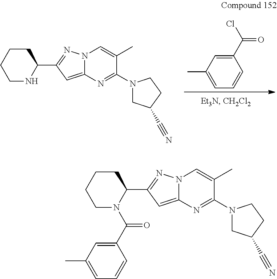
C1(C(Cl)=O)=CC(C)=CC=C1.N1C(C2=NN3C(=C2)N=C(N2CC(C#N)CC2)C(C)=C3)CCCC1.C1(C(N2C(C3=NN4C(=C3)N=C(N3CC(C#N)CC3)C(C)=C4)CCCC2)=O)=CC(C)=CC=C1
